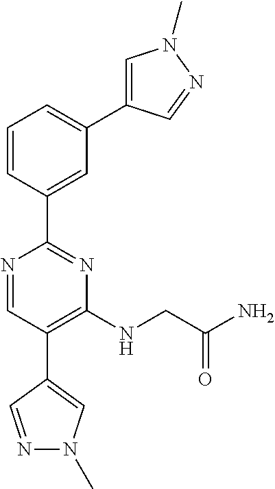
N1=CC(C2=CN(C)N=C2)=C(NCC(N)=O)N=C1C1=CC(C2=CN(C)N=C2)=CC=C1
